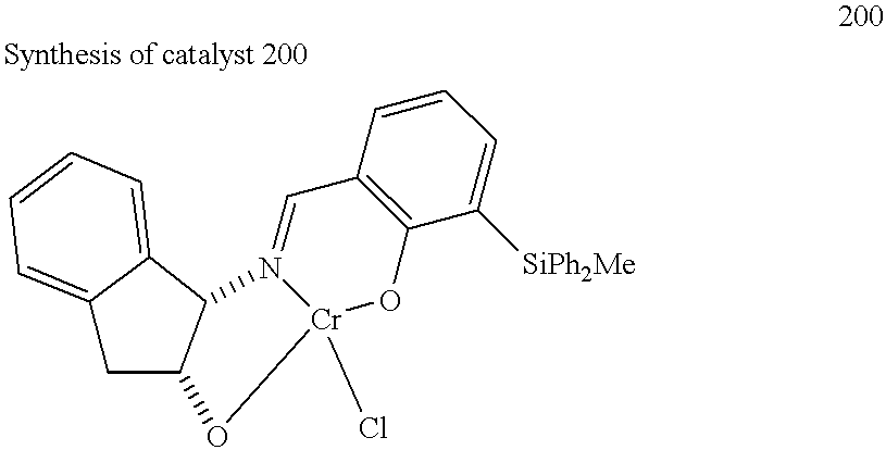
C12=CC=CC=C1C1C(C2)O[Cr]2(Cl)N1=CC1=C(O2)C([SiPh2Me])=CC=C1
